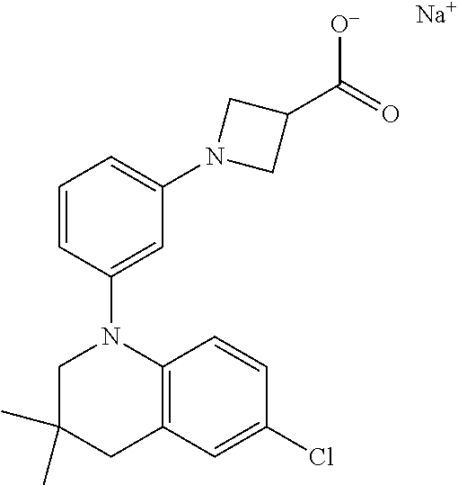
C1(C)(C)CN(C2=CC(N3CC(C(=O)[O-])C3)=CC=C2)C2=C(C1)C=C(Cl)C=C2.[Na]
